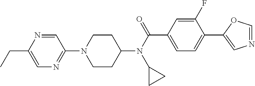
C1CC(N(C(C2=CC=C(C3=CN=CO3)C(F)=C2)=O)C2CC2)CCN1C1=NC=C(CC)N=C1
